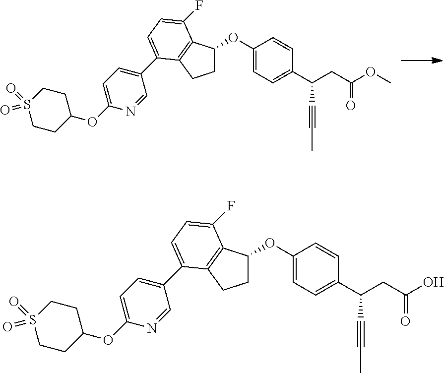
C1C(OC2=CC=C(C(CC(OC)=O)C#CC)C=C2)C2=C(C1)C(C1=CC=C(OC3CCS(=O)(=O)CC3)N=C1)=CC=C2F.C1C(OC2=CC=C(C(CC(O)=O)C#CC)C=C2)C2=C(C1)C(C1=CC=C(OC3CCS(=O)(=O)CC3)N=C1)=CC=C2F
